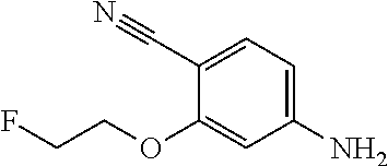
C1(C#N)=CC=C(N)C=C1OCCF
